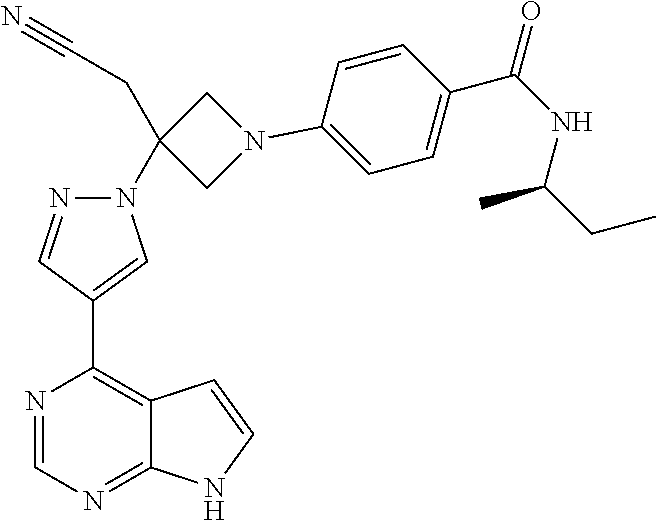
N1(C2(CC#N)CN(C3=CC=C(C(NC(CC)C)=O)C=C3)C2)N=CC(C2=C3C(=NC=N2)NC=C3)=C1
